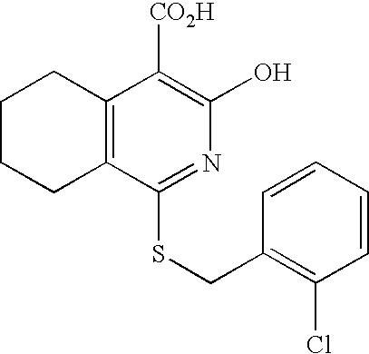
C1CCC2=C(C1)C([CO2H])=C(O)N=C2SCC1=C(Cl)C=CC=C1
